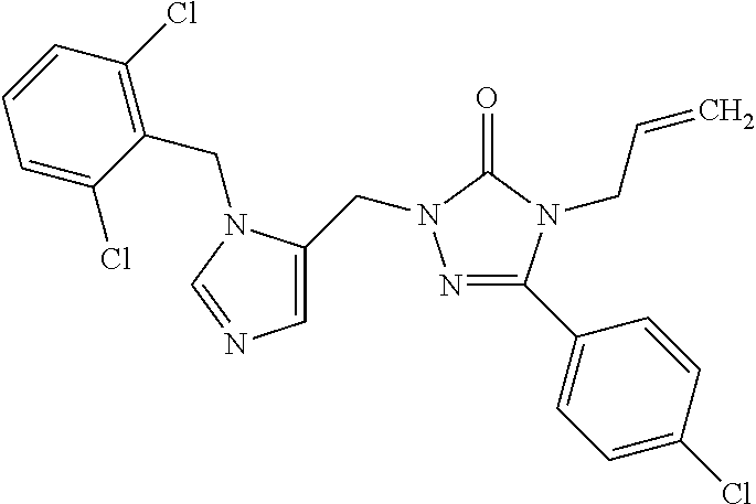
N1=C(C2=CC=C(Cl)C=C2)N(CC=C)C(=O)N1CC1=CN=CN1CC1=C(Cl)C=CC=C1Cl
